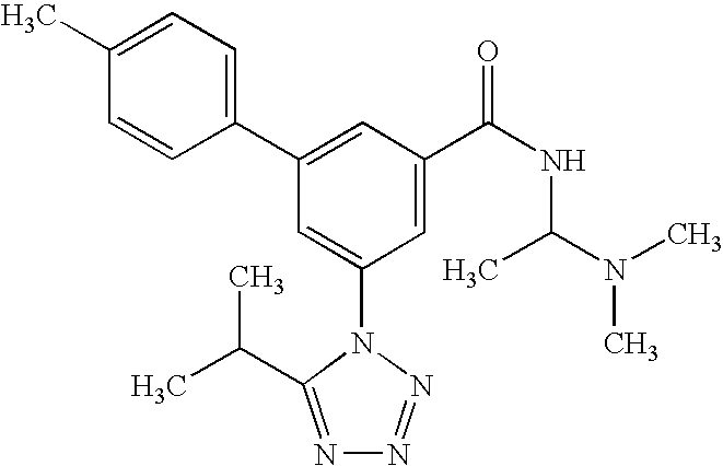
C1(C2=CC(C(NC(N(C)C)C)=O)=CC(N3C(C(C)C)=NN=N3)=C2)=CC=C(C)C=C1
